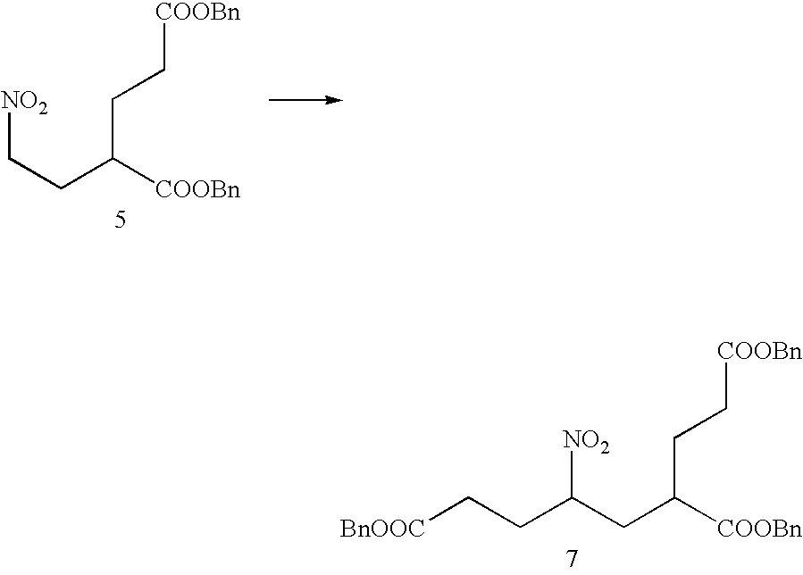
C([COOBn])(CC[COOBn])CC[NO2].C([COOBn])(CC[COOBn])CC(CC[BnOOC])[NO2]
